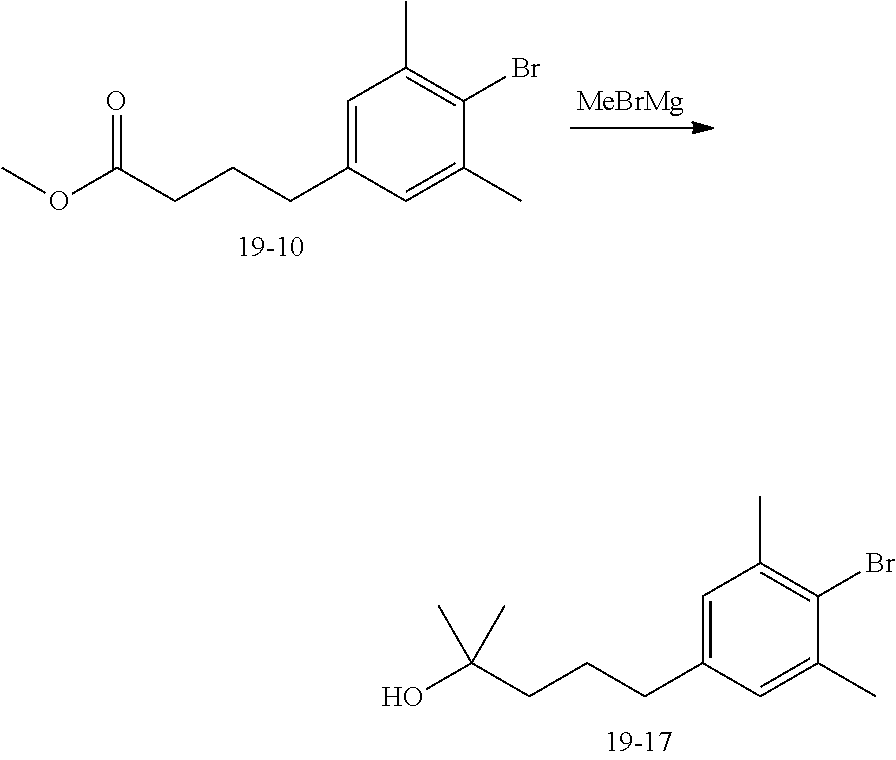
C1=C(CCCC(OC)=O)C=C(C)C(Br)=C1C.C1=C(CCCC(O)(C)C)C=C(C)C(Br)=C1C
